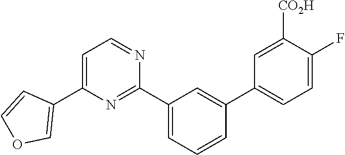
C1(C2=COC=C2)=CC=NC(C2=CC=CC(C3=CC=C(F)C([CO2H])=C3)=C2)=N1
